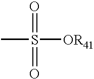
S([OR41])(C)(=O)=O
